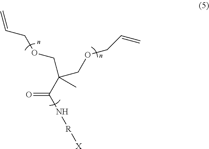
C=CCOCC(C(=O)N[R][X])(C)COCC=C
